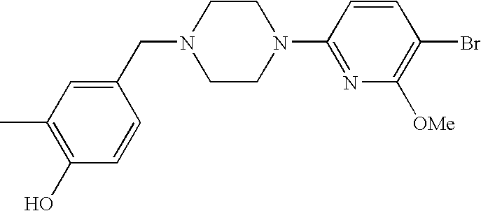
N1(CC2=CC(C)=C(O)C=C2)CCN(C2=NC([OMe])=C(Br)C=C2)CC1
